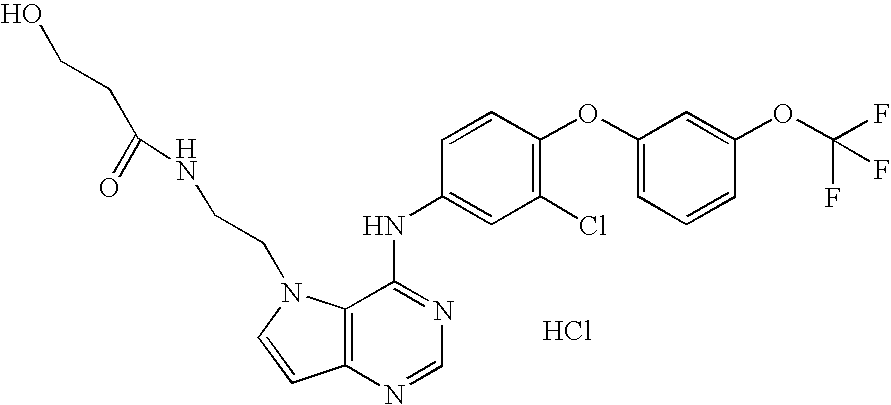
C1(OC2=C(Cl)C=C(NC3=NC=NC4=C3N(CCNC(CCO)=O)C=C4)C=C2)=CC=CC(OC(F)(F)F)=C1.Cl
